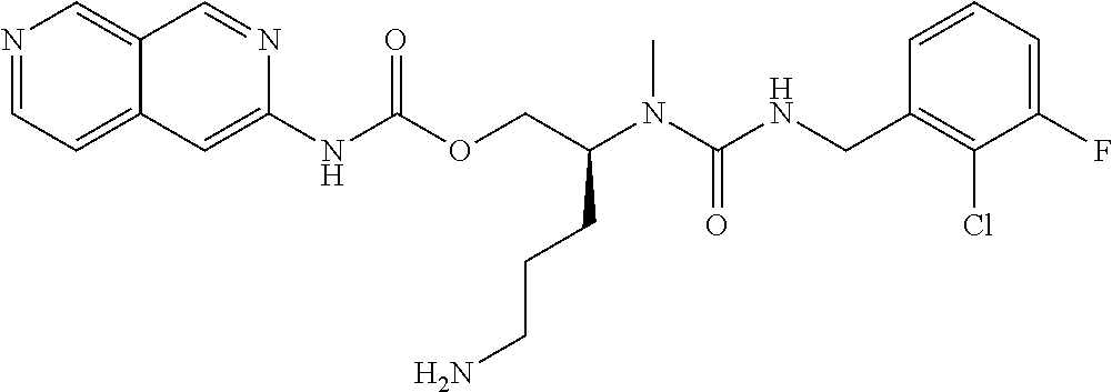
C1=CC(CNC(N(C(COC(NC2=CC3=CC=NC=C3C=N2)=O)CCCN)C)=O)=C(Cl)C(F)=C1
